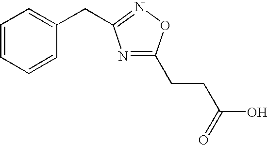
C(CCC1=NC(CC2=CC=CC=C2)=NO1)(O)=O
